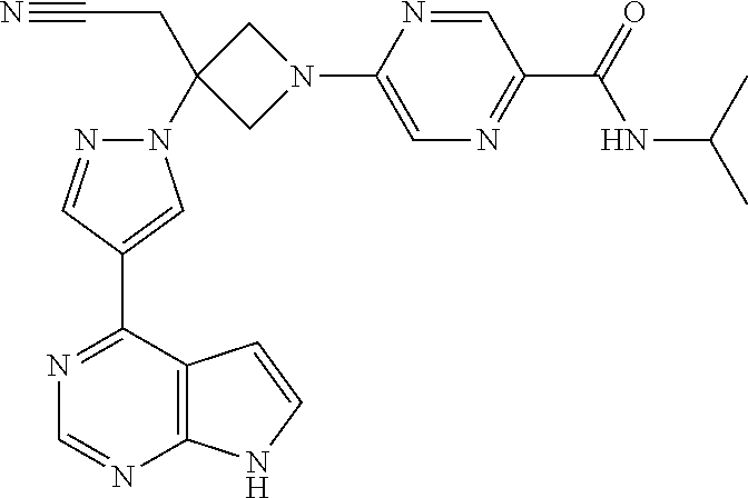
N1=CC(C(=O)NC(C)C)=NC=C1N1CC(CC#N)(N2N=CC(C3=NC=NC4=C3C=CN4)=C2)C1
